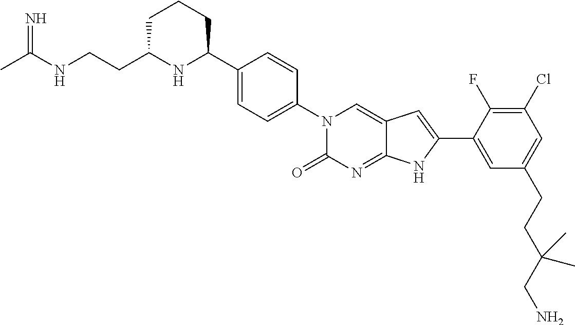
CC(NCCC1NC(C2=CC=C(N3C(=O)N=C4C(=C3)C=C(C3=CC(CCC(CN)(C)C)=CC(Cl)=C3F)N4)C=C2)CCC1)=N
